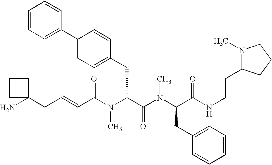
NC1(CC=CC(N(C(C(=O)N(C)C(CC2=CC=CC=C2)C(=O)NCCC2N(C)CCC2)CC2=CC=C(C3=CC=CC=C3)C=C2)C)=O)CCC1
